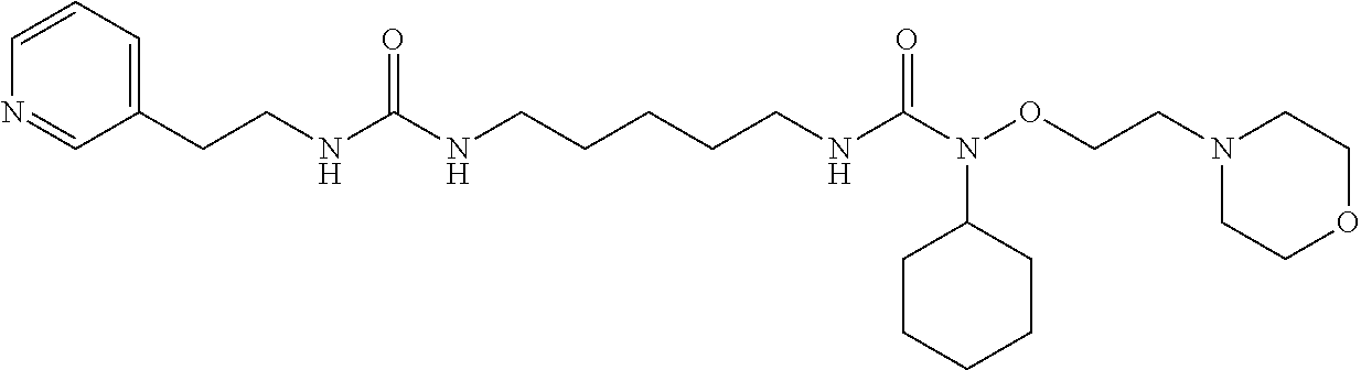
C1=CN=CC(CCNC(NCCCCCNC(=O)N(OCCN2CCOCC2)C2CCCCC2)=O)=C1
